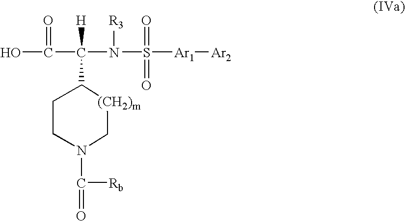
C1CN(C([Rb])=O)C[(CH2)m]C1C(N(S([Ar1][Ar2])(=O)=O)[R3])(C(O)=O)[H]
